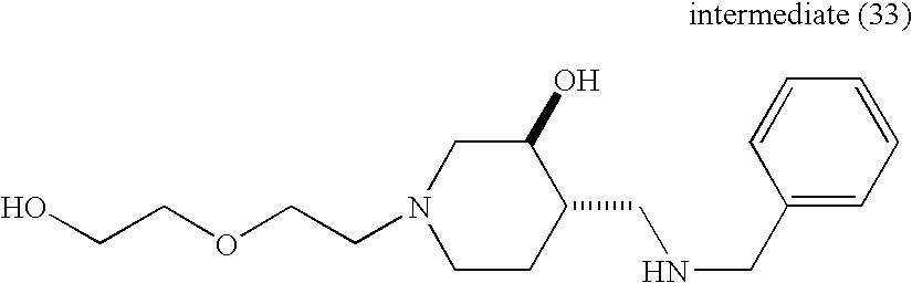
N1(CCOCCO)CCC(CNCC2=CC=CC=C2)C(O)C1
